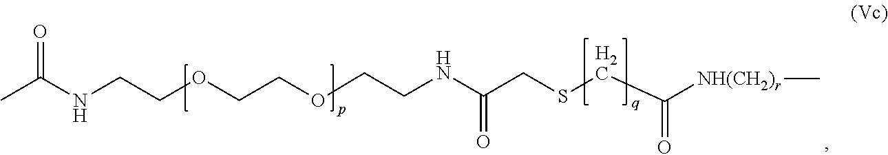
C(NCCOCCOCCNC(CSCC([NH(CH2)r]C)=O)=O)(C)=O
